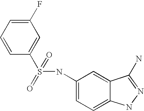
C1=C(F)C=C(S(NC2=CC=C3C(=C2)C(N)=NN3)(=O)=O)C=C1
